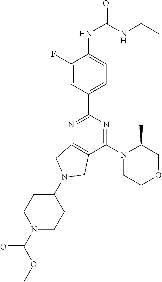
C1(NC(=O)NCC)=CC=C(C2=NC3=C(C(N4CCOCC4C)=N2)CN(C2CCN(C(OC)=O)CC2)C3)C=C1F
